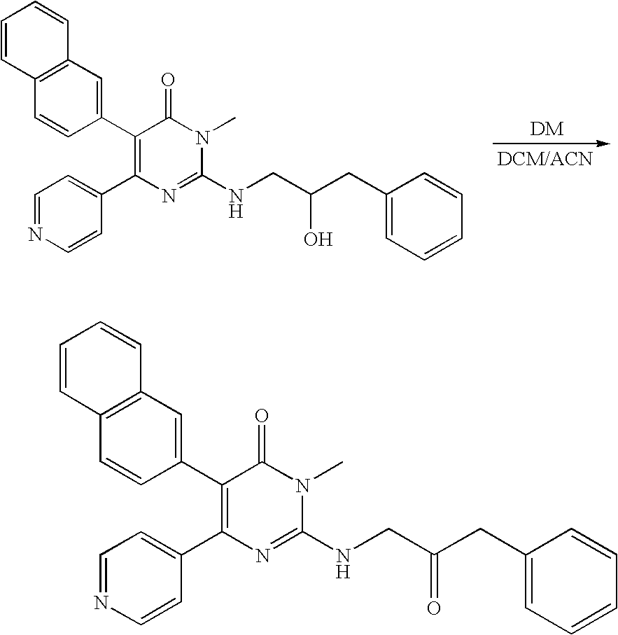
C1=CC2=C(C=C1)C=C(C1=C(C3=CC=NC=C3)N=C(NCC(CC3=CC=CC=C3)=O)N(C)C1=O)C=C2.C1=CC2=C(C=C1)C=C(C1=C(C3=CC=NC=C3)N=C(NCC(CC3=CC=CC=C3)O)N(C)C1=O)C=C2
